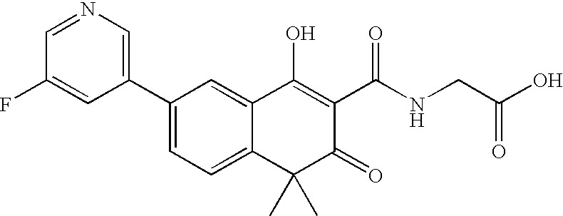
C1(C2=CN=CC(F)=C2)=CC=C2C(=C1)C(O)=C(C(NCC(O)=O)=O)C(=O)C2(C)C
